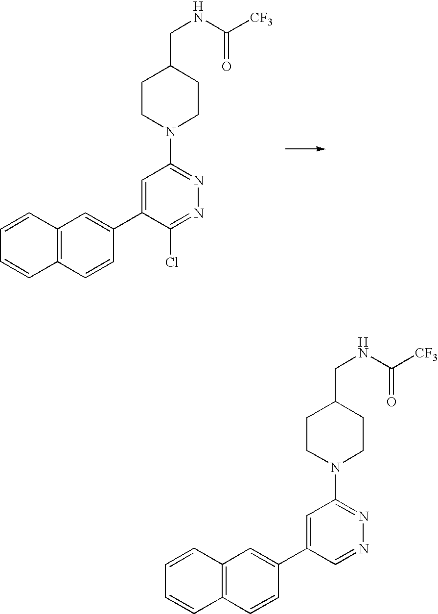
C1=CC2=C(C=C1)C=CC(C1=CC(N3CCC(CNC([CF3])=O)CC3)=NN=C1Cl)=C2.C1=CC2=C(C=C1)C=CC(C1=CC(N3CCC(CNC([CF3])=O)CC3)=NN=C1)=C2
